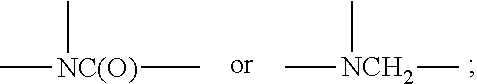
C[NC(O)](C)C.C[NCH2](C)C
